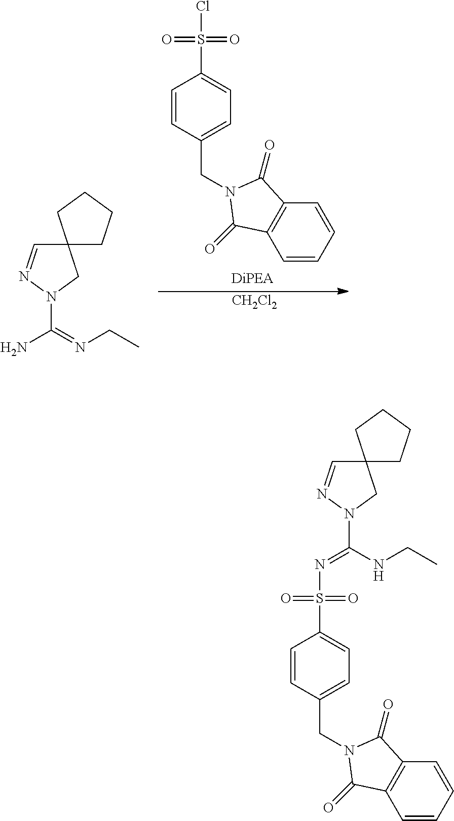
C1=CC(CN2C(=O)C3=C(C=CC=C3)C2=O)=CC=C1S(Cl)(=O)=O.C12(CCCC1)C=NN(C(N)=NCC)C2.[CH2Cl2].C1=CC(CN2C(=O)C3=C(C=CC=C3)C2=O)=CC=C1S(=O)(=O)N=C(N1N=CC2(CCCC2)C1)NCC
